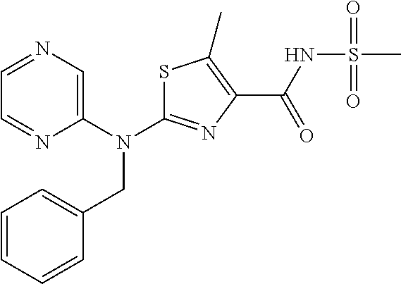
C1=NC=C(N(CC2=CC=CC=C2)C2=NC(C(=O)NS(C)(=O)=O)=C(C)S2)N=C1
